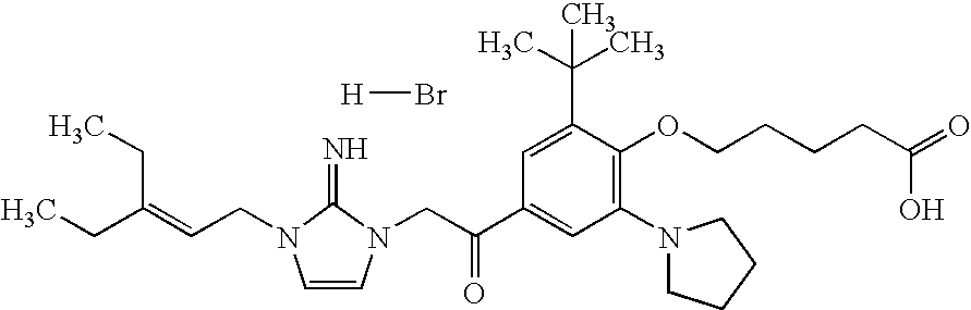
C1=CN(CC(C2=CC(N3CCCC3)=C(OCCCCC(=O)O)C(C(C)(C)C)=C2)=O)C(=N)N1CC=C(CC)CC.[H]Br
